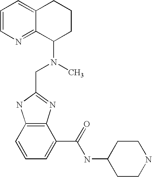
C1=CN=C2C(=C1)CCCC2N(C)CC1=NC2=C(N1)C=CC=C2C(NC1CCNCC1)=O
